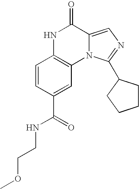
N1C2=C(N3C(=CN=C3C3CCCC3)C1=O)C=C(C(NCCOC)=O)C=C2
